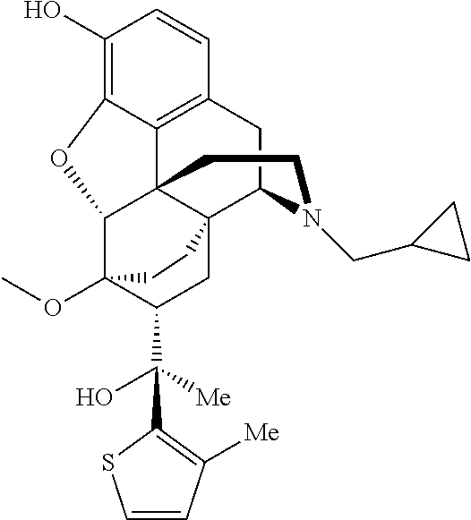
C1(O)=C2C3=C(C=C1)CC1C45C3(C(C(OC)(C(C(C3=C([Me])C=CS3)(O)[Me])C4)CC5)O2)CCN1CC1CC1
